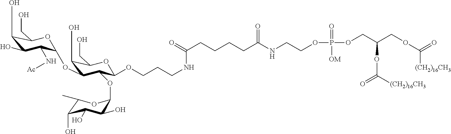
C1(O)C(O)C(N[Ac])C(OC2C(O)C(CO)OC(OCCCNC(CCCCC(NCCOP(=O)([OM])OCC(COC(=O)[(CH2)16CH3])OC(=O)[(CH2)16CH3])=O)=O)C2OC2C(O)C(O)C(O)C(C)O2)OC1CO
